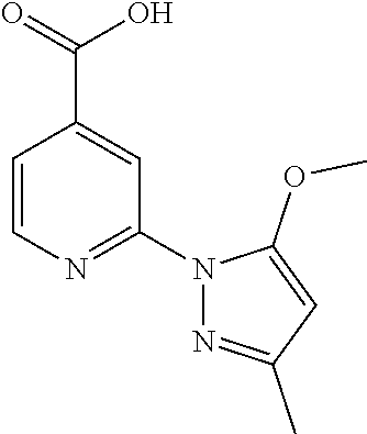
C1=CN=C(N2N=C(C)C=C2OC)C=C1C(=O)O
